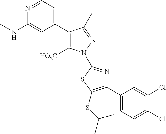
C1(C2=CC=NC(NC)=C2)=C([HO2C])N(C2=NC(C3=CC=C(Cl)C(Cl)=C3)=C(SC(C)C)S2)N=C1C
